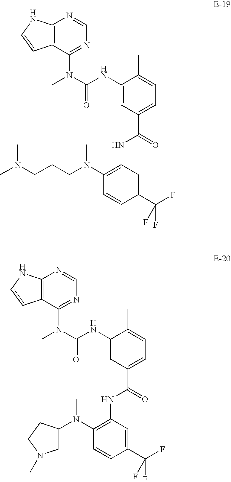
N1=CN=C(N(C)C(=O)NC2=CC(C(NC3=C(N(CCCN(C)C)C)C=CC(C(F)(F)F)=C3)=O)=CC=C2C)C2=C1NC=C2.N1=CN=C(N(C)C(=O)NC2=CC(C(NC3=C(N(C4CN(C)CC4)C)C=CC(C(F)(F)F)=C3)=O)=CC=C2C)C2=C1NC=C2
